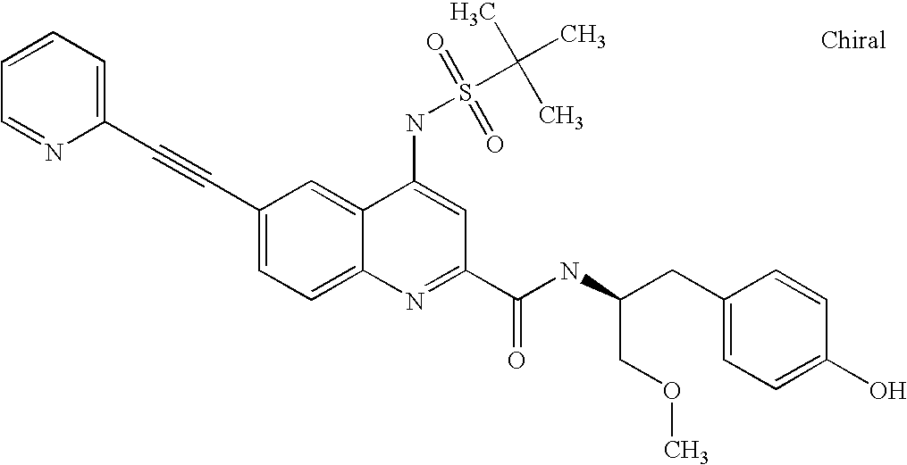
C1=CC=NC(C#CC2=CC=C3C(=C2)C(NS(C(C)(C)C)(=O)=O)=CC(C(NC(CC2=CC=C(O)C=C2)COC)=O)=N3)=C1
